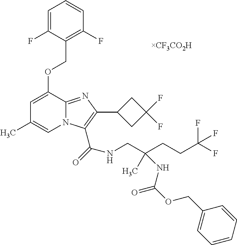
O(C1=CC(C)=CN2C1=NC(C1CC(F)(F)C1)=C2C(=O)NCC(CCC(F)(F)F)(C)NC(OCC1=CC=CC=C1)=O)CC1=C(F)C=CC=C1F
